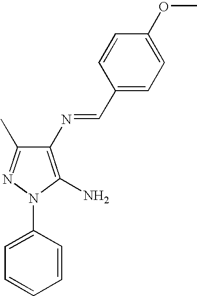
C1(N=CC2=CC=C(OC)C=C2)=C(N)N(C2=CC=CC=C2)N=C1C
